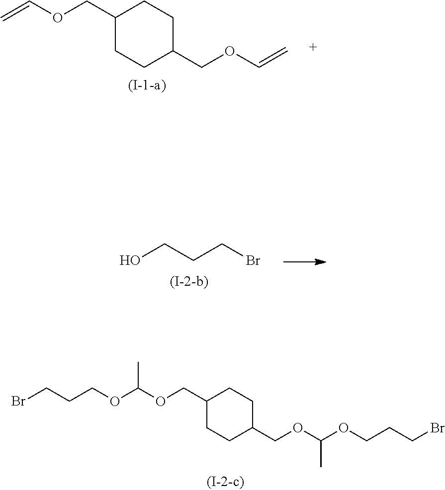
C1(COC=C)CCC(COC=C)CC1.C(O)CCBr.C1(COC(OCCCBr)C)CCC(COC(OCCCBr)C)CC1
